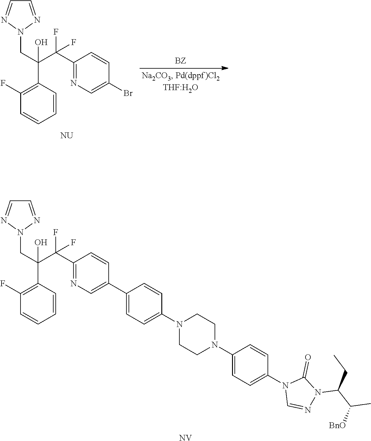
C(C(C(F)(C1=NC=C(C2=CC=C(N3CCN(C4=CC=C(N5C=NN(C(C([BnO])C)CC)C5=O)C=C4)CC3)C=C2)C=C1)F)(O)C1=C(F)C=CC=C1)N1N=CC=N1.[NV].C(C(C(F)(C1=NC=C(Br)C=C1)F)(O)C1=C(F)C=CC=C1)N1N=CC=N1.[NU]
